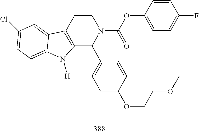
C12=C(CCN(C(OC3=CC=C(F)C=C3)=O)C1C1=CC=C(OCCOC)C=C1)C1=CC(Cl)=CC=C1N2[H]
